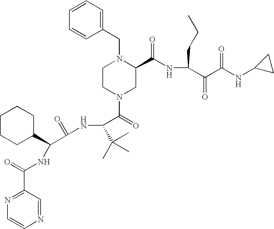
C1=CC=C(CN2CCN(C(=O)C(NC(C(C3CCCCC3)NC(C3=NC=CN=C3)=O)=O)C(C)(C)C)CC2C(NC(C(C(NC2CC2)=O)=O)CCC)=O)C=C1
